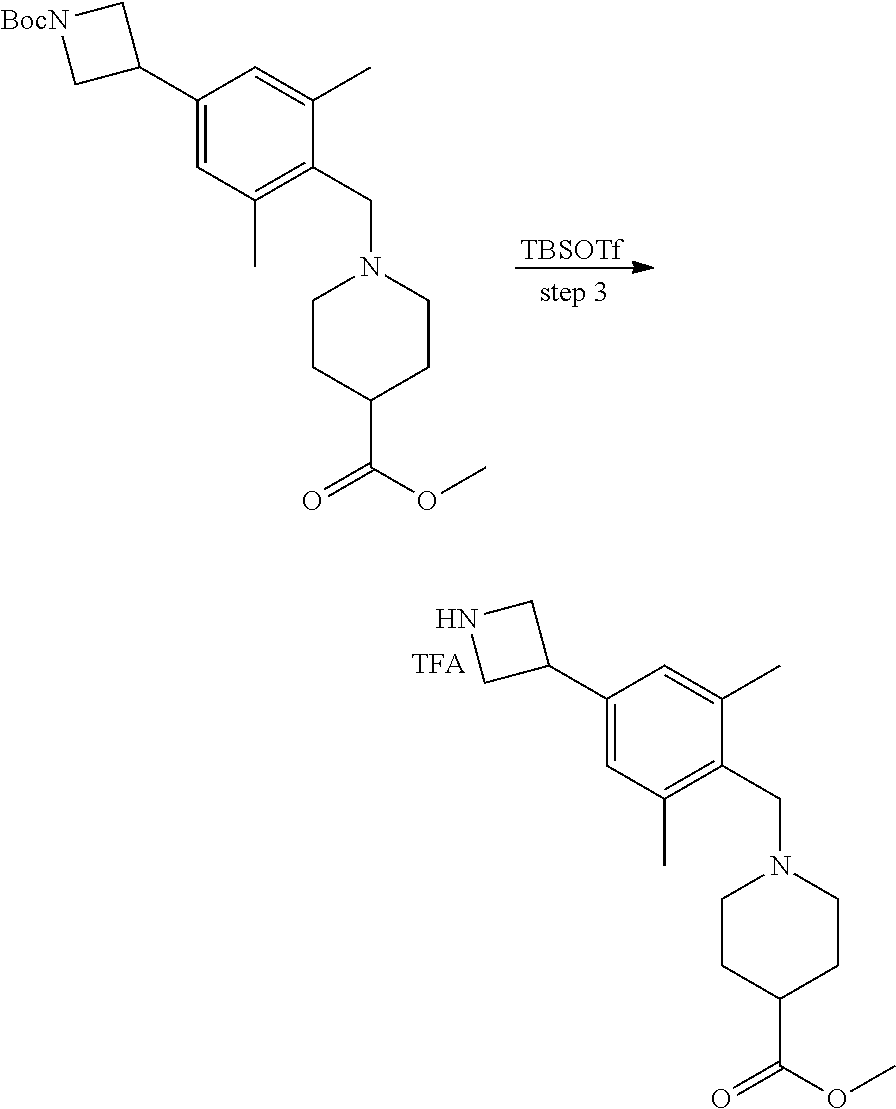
[TBSOTf].C1(C2C[BocN]C2)=CC(C)=C(CN2CCC(C(OC)=O)CC2)C(C)=C1.C1(C2CNC2)=CC(C)=C(CN2CCC(C(OC)=O)CC2)C(C)=C1
